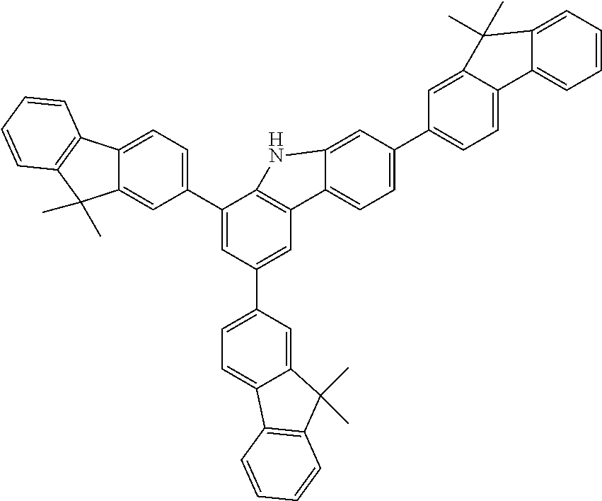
C12=CC=C(C3=CC(C4=CC=C5C(=C4)C(C)(C)C4=C5C=CC=C4)=CC4=C3NC3=CC(C5=CC=C6C(=C5)C(C)(C)C5=CC=CC=C65)=CC=C43)C=C1C(C)(C)C1=C2C=CC=C1
